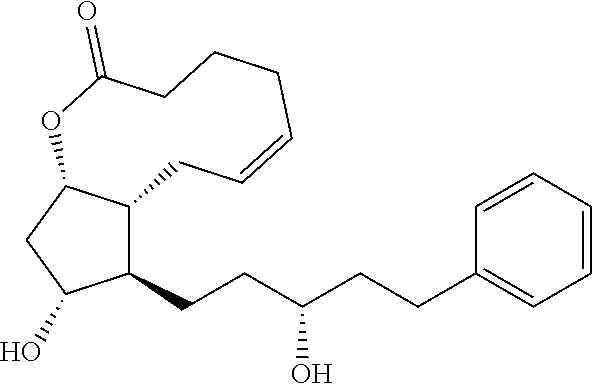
C1(CCC(O)CCC2=CC=CC=C2)C2C(CC1O)OC(=O)CCCC=CC2
